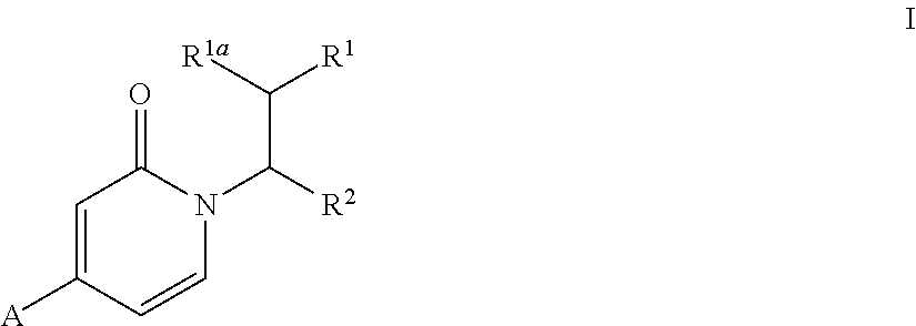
C1=C([A])C=CN(C([R2])C([R1a])[R1])C1=O
